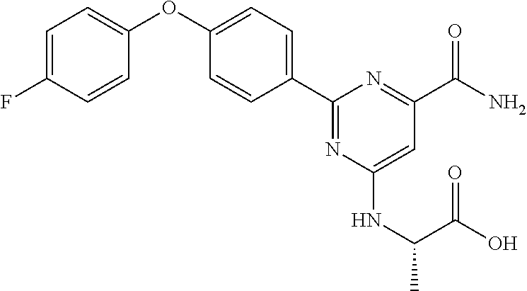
C1=C(F)C=CC(OC2=CC=C(C3=NC(NC(C(O)=O)C)=CC(C(N)=O)=N3)C=C2)=C1
